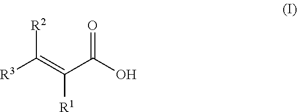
C([R3])(=C(C(O)=O)[R1])[R2]
